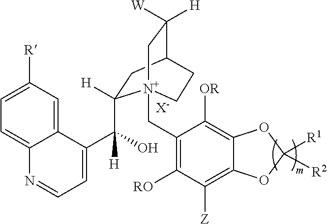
[X-].C1=C([R])C=C2C(=C1)N=CC=C2C([H])(O)C1([H])CC2C([W])([H])C[N+]1(CC1=C([RO])C([Z])=C3C(=C1[OR])OC([R2])([R1])O3)CC2
